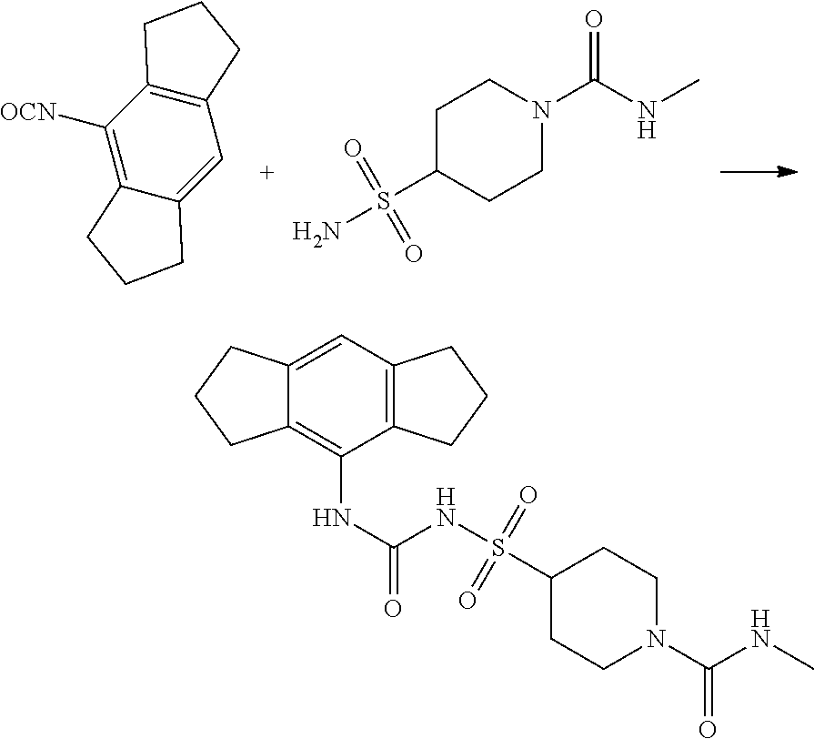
C12=C(C([OCN])=C3C(=C1)CCC3)CCC2.C1(S(N)(=O)=O)CCN(C(NC)=O)CC1.C12=C(C=C3C(=C1NC(=O)NS(C1CCN(C(NC)=O)CC1)(=O)=O)CCC3)CCC2
